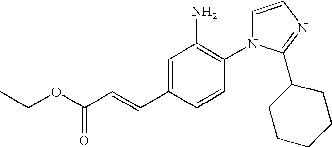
C1=CN=C(C2CCCCC2)N1C1=C(N)C=C(C=CC(=O)OCC)C=C1
